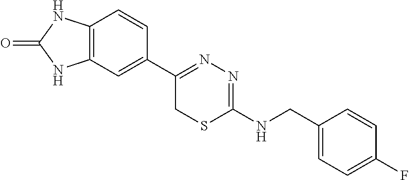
C12=C(C=C(C3=NN=C(NCC4=CC=C(F)C=C4)SC3)C=C1)NC(=O)N2
